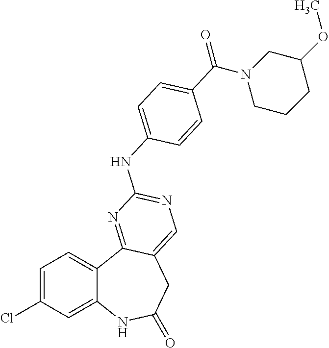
C1=C(Cl)C=C2C(=C1)C1=NC(NC3=CC=C(C(N4CCCC(OC)C4)=O)C=C3)=NC=C1CC(=O)N2
